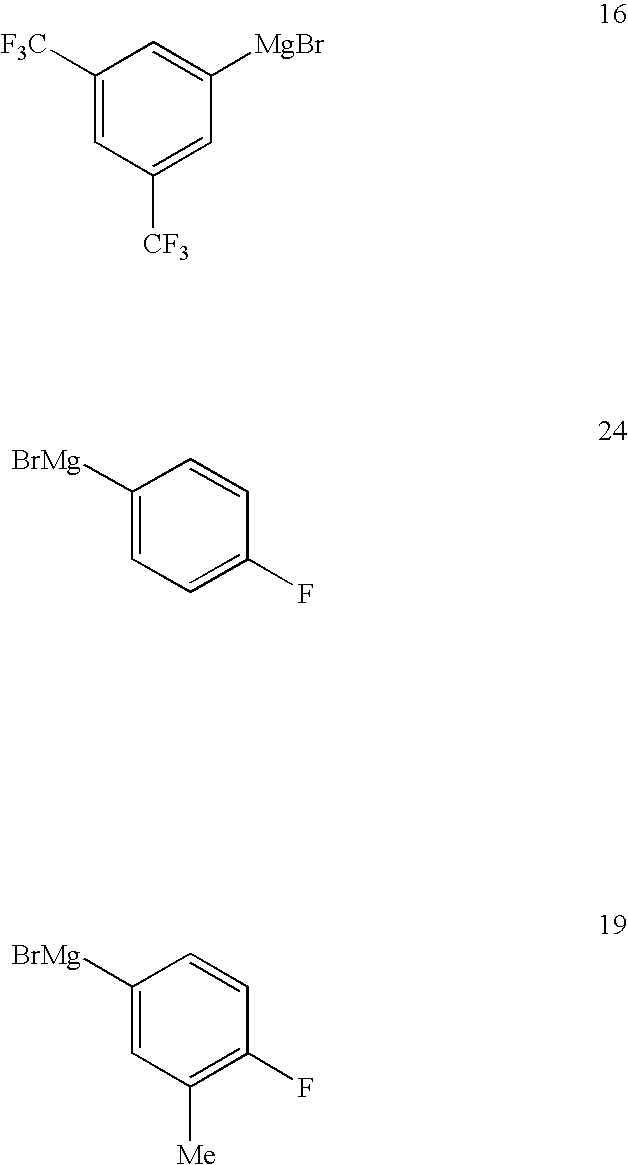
C1([F3C])=CC([CF3])=CC([MgBr])=C1.C1([BrMg])=CC=C(F)C=C1.C1([BrMg])=CC([Me])=C(F)C=C1
